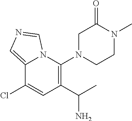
C12=CN=CN1C(N1CCN(C)C(=O)C1)=C(C(C)N)C=C2Cl
